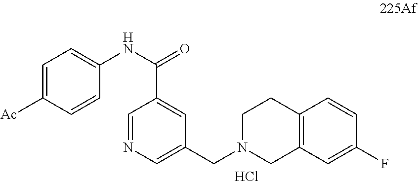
C1=C([Ac])C=CC(NC(=O)C2=CC(CN3CC4=C(CC3)C=CC(F)=C4)=CN=C2)=C1.Cl
